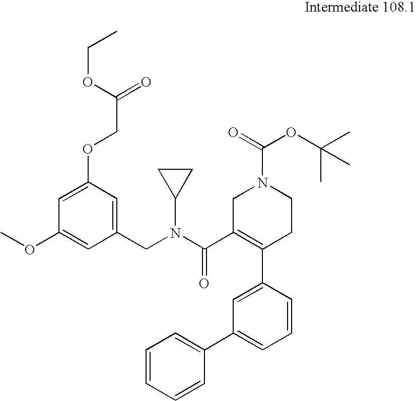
C1(CN(C(C2=C(C3=CC(C4=CC=CC=C4)=CC=C3)CCN(C(=O)OC(C)(C)C)C2)=O)C2CC2)=CC(OCC(OCC)=O)=CC(OC)=C1
